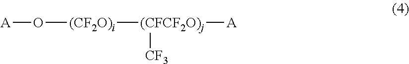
[A]O[(CF2O)i][(CFCF2O)j]([A])[CF3]
